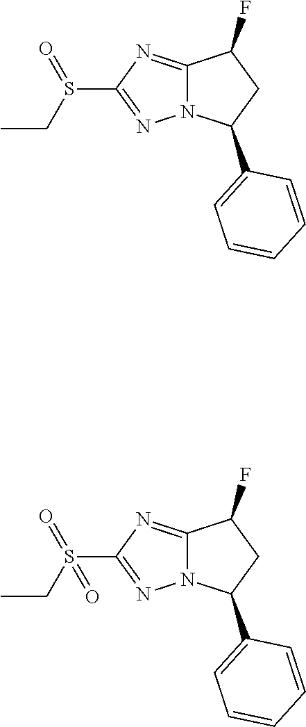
C1(S(CC)=O)=NN2C(=N1)C(F)CC2C1=CC=CC=C1.C1(S(CC)(=O)=O)=NN2C(=N1)C(F)CC2C1=CC=CC=C1
